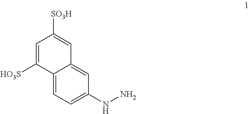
C12=CC=C(NN)C=C1C=C([SO3H])C=C2[HO3S]
